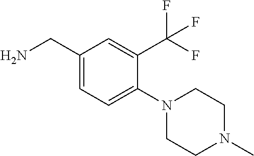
C1(CN)=CC=C(N2CCN(C)CC2)C(C(F)(F)F)=C1
